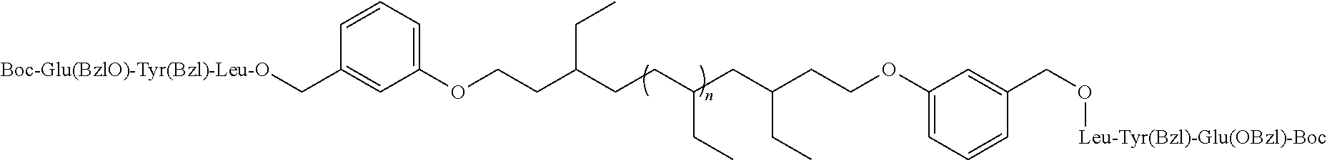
C1(OCCC(CCC(CC(CCOC2=CC=CC(CO[Leu-Tyr(Bzl)-Glu(OBzl)-Boc])=C2)CC)CC)CC)=CC=CC(C[Boc-Glu(BzlO)-Tyr(Bzl)-Leu-O])=C1
